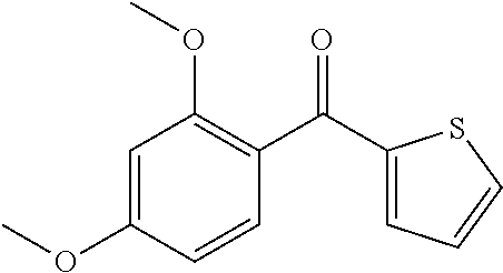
C1=C(OC)C=CC(C(C2=CC=CS2)=O)=C1OC
